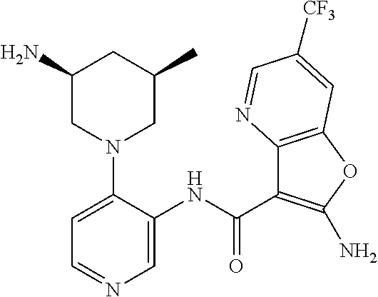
C1=C(N2CC(C)CC(N)C2)C(NC(C2=C(N)OC3=C2N=CC([CF3])=C3)=O)=CN=C1
